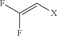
FC(F)=C[X]
